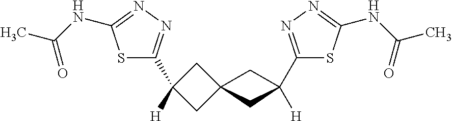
S1C(C2([H])CC3(C2)CC(C2=NN=C(NC(C)=O)S2)([H])C3)=NN=C1NC(C)=O
